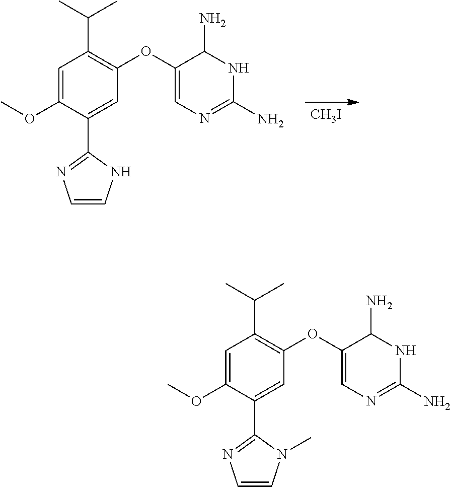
[CH3I].C1=C(OC)C(C2=NC=CN2)=CC(OC2=CN=C(N)NC2N)=C1C(C)C.C1=C(OC)C(C2=NC=CN2C)=CC(OC2=CN=C(N)NC2N)=C1C(C)C
